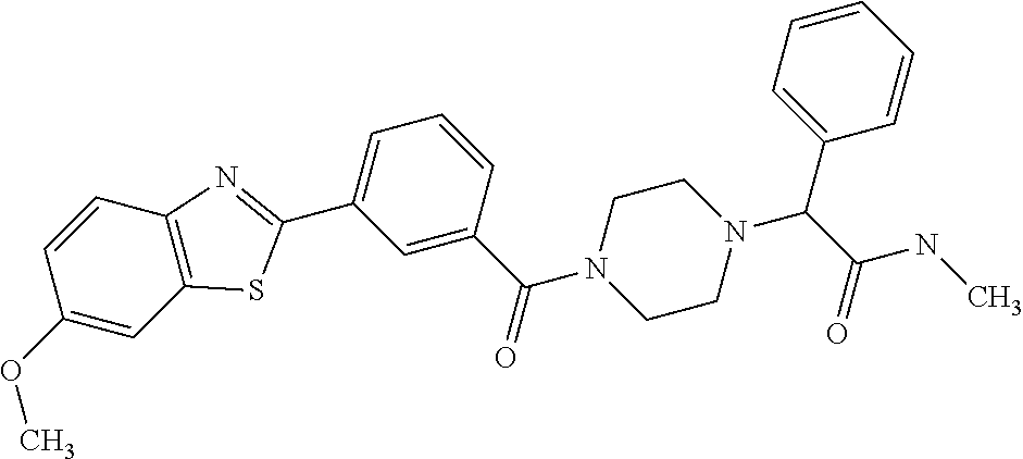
C1=C(C(=O)N2CCN(C(C(=O)NC)C3=CC=CC=C3)CC2)C=CC=C1C1=NC2=C(S1)C=C(OC)C=C2
